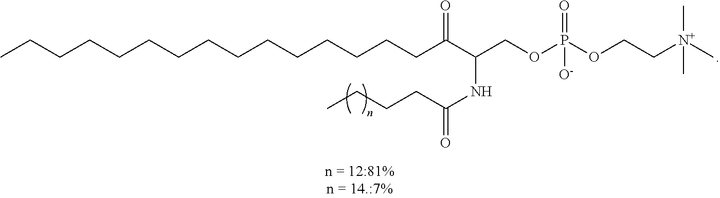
C(C(C(COP(OCC[N+](C)(C)C)(=O)[O-])NC(=O)CCCC)=O)CCCCCCCCCCCCCC
